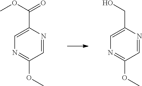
N1=C(OC)C=NC(C(OC)=O)=C1.N1=C(OC)C=NC(CO)=C1
